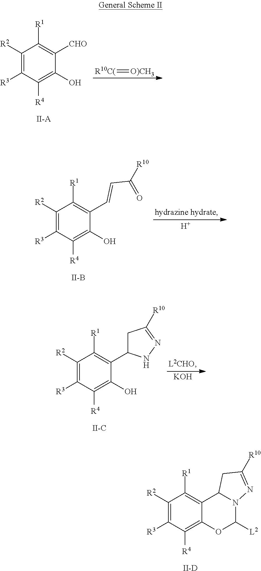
[KOH].[II-C].C1([R2])=C([R3])C([R4])=C(O)C(C2CC([R10])=NN2)=C1[R1].[II-D].C1([R2])=C([R3])C([R4])=C2C(=C1[R1])C1N(C([L2])O2)N=C([R10])C1.C1([R2])=C([R3])C([R4])=C(O)C(C=CC([R10])=O)=C1[R1].[II-B].[H].C1([R2])=C([R3])C([R4])=C(O)C([CHO])=C1[R1].[R10C(]=[O)CH3]
